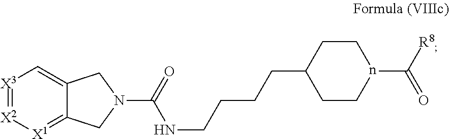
[X3]1=[X2][X1]=C2C(=C1)CN(C(=O)NCCCCC1CCn(C([R8])=O)CC1)C2
